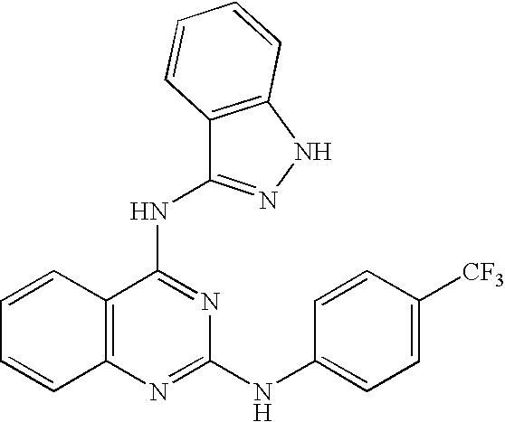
C1=CC2=C(C=C1)N=C(NC1=CC=C([CF3])C=C1)N=C2NC1=NNC2=C1C=CC=C2
